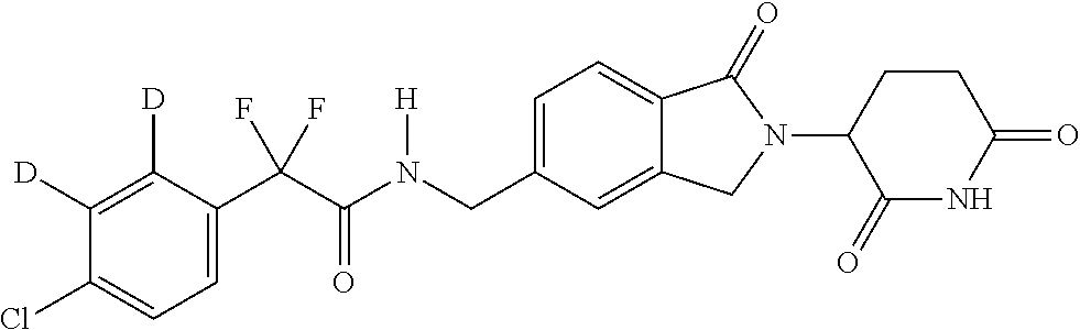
C1([D])=C([D])C(C(C(N(CC2=CC=C3C(=C2)CN(C2C(=O)NC(=O)CC2)C3=O)[H])=O)(F)F)=CC=C1Cl
